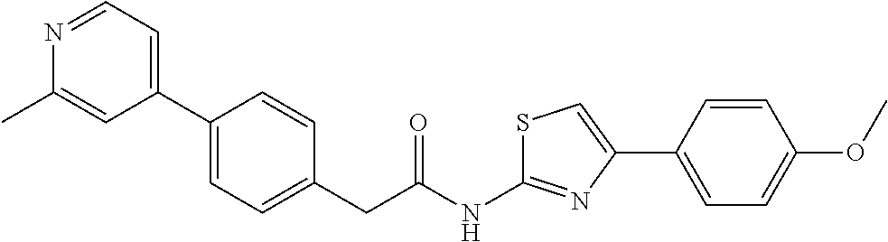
C1(C2=CC=C(CC(NC3=NC(C4=CC=C(OC)C=C4)=CS3)=O)C=C2)=CC=NC(C)=C1
